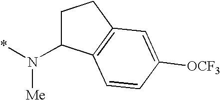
N(*)([Me])C1CCC2=C1C=CC([OCF3])=C2
